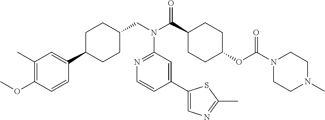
C1(C)=C(OC)C=CC(C2CCC(CN(C3=NC=CC(C4=CN=C(C)S4)=C3)C(=O)C3CCC(OC(=O)N4CCN(C)CC4)CC3)CC2)=C1
